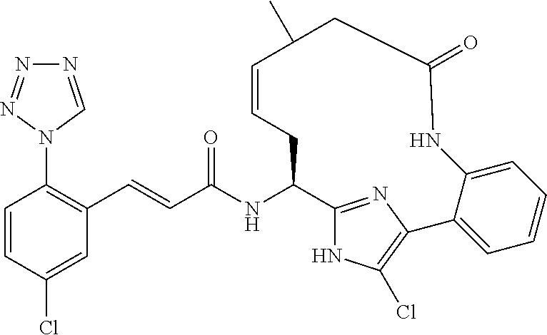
N1=CN(C2=C(C=CC(NC3C4=NC(=C(Cl)N4)C4=CC=CC=C4NC(=O)CC(C)C=CC3)=O)C=C(Cl)C=C2)N=N1
